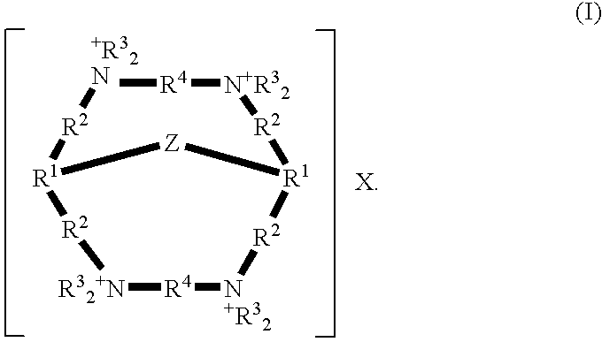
[R32+N]1[R4][N+R32][R2][R1]2[R2][N+R32][R4][+R32N][R2][R1]([R2]1)[Z]2
